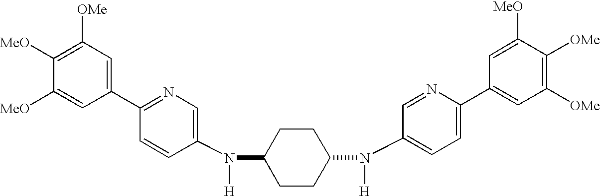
C1(C2=NC=C(N([H])C3CCC(N(C4=CC=C(C5=CC([OMe])=C([OMe])C([MeO])=C5)N=C4)[H])CC3)C=C2)=CC([OMe])=C([MeO])C([MeO])=C1
